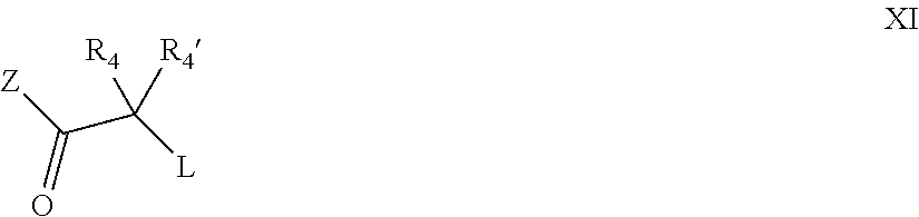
C([R4])([R4])(C([Z])=O)[L]
